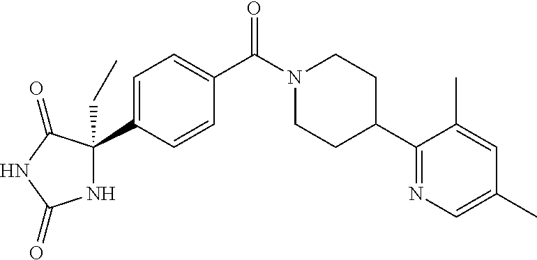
C1=C(C2(CC)NC(=O)NC2=O)C=CC(C(N2CCC(C3=NC=C(C)C=C3C)CC2)=O)=C1
